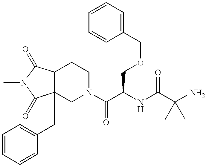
C12C(CC3=CC=CC=C3)(CN(C(C(NC(C(N)(C)C)=O)COCC3=CC=CC=C3)=O)CC1)C(=O)N(C)C2=O
